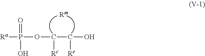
[Ra]P(=O)(O)OC([Rc])C([Re])O
